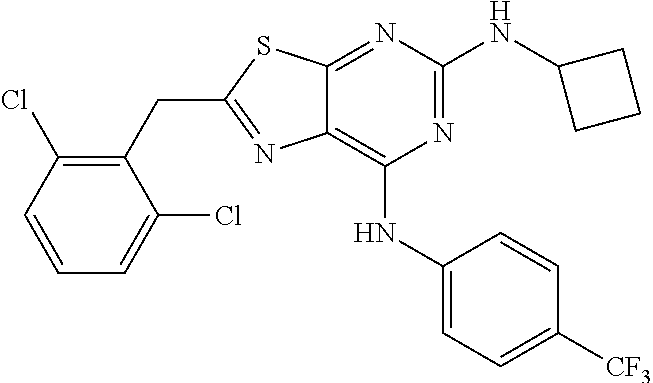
C1(CC2=NC3=C(NC4=CC=C([CF3])C=C4)N=C(NC4CCC4)N=C3S2)=C(Cl)C=CC=C1Cl
